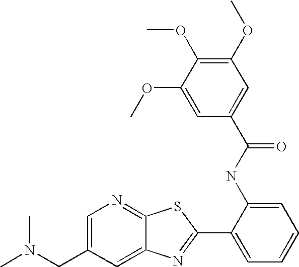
C12=CC(CN(C)C)=CN=C1SC(C1=CC=CC=C1NC(=O)C1=CC(OC)=C(OC)C(OC)=C1)=N2
